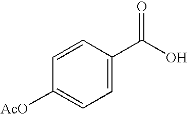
OC(C1=CC=C([AcO])C=C1)=O
